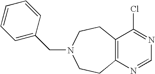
ClC1=NC=NC2=C1CCN(CC1=CC=CC=C1)CC2
